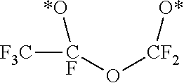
[F3C][CF](O[CF2][O*])[*O]
